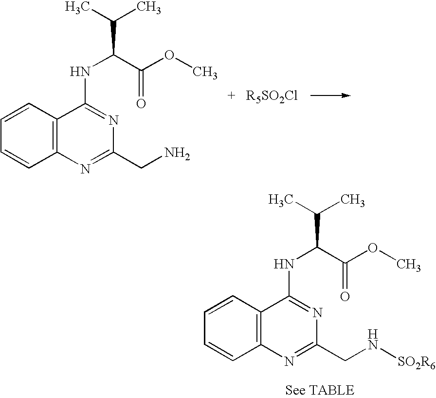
C12=C(C=CC=C1)C(NC(C(=O)OC)C(C)C)=NC(CN)=N2.C12=C(C=CC=C1)C(NC(C(=O)OC)C(C)C)=NC(CN[SO2R6])=N2
